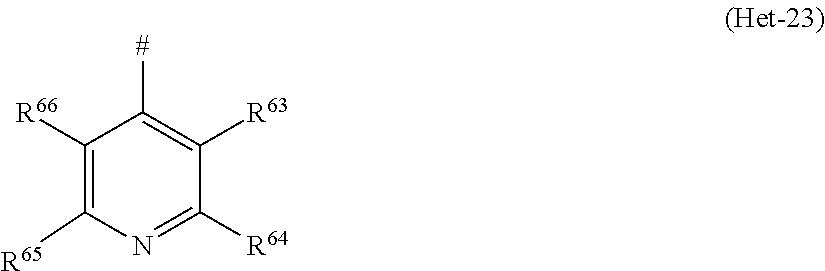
C1([R66])=C([R65])N=C([R64])C([R63])=C1[#]
